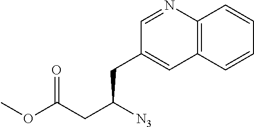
C1(CC(CC(OC)=O)[N3])=CC2=C(N=C1)C=CC=C2
